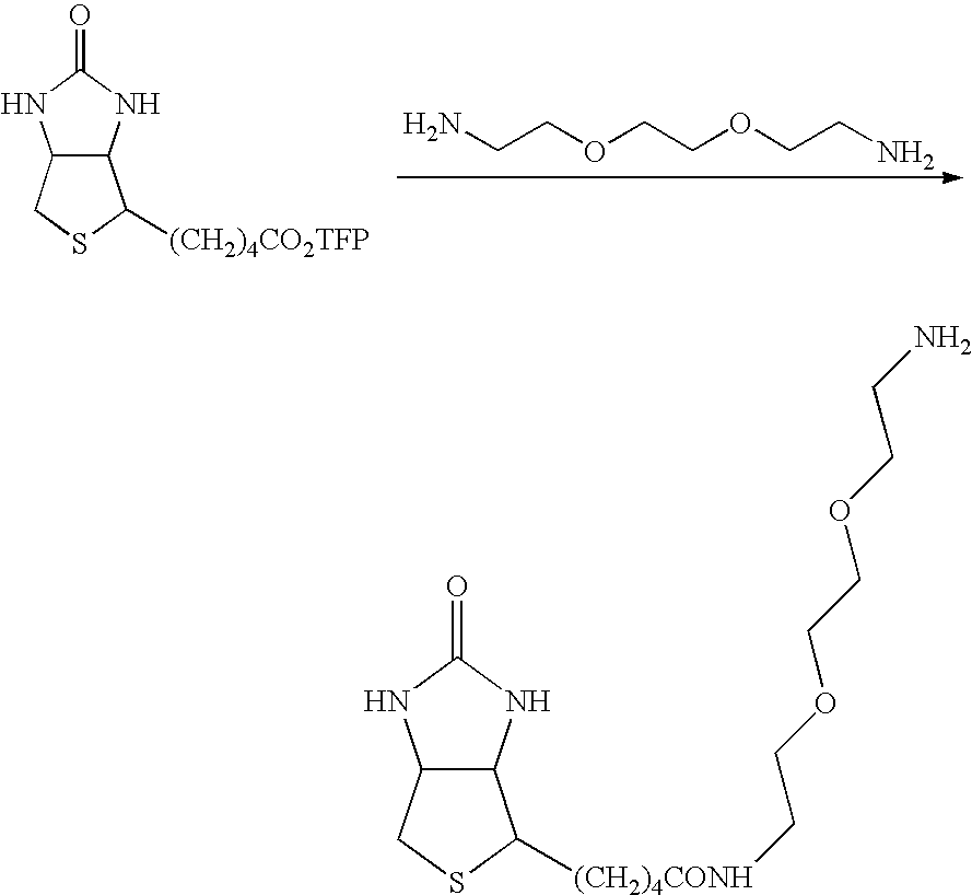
NCCOCCOCCN.C12C(NC(=O)N1)C([(CH2)4CO2TFP])SC2.C12C(NC(=O)N1)C([(CH2)4CONH]CCOCCOCCN)SC2
